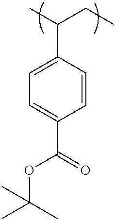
C1=C(C(C)CC)C=CC(C(OC(C)(C)C)=O)=C1
